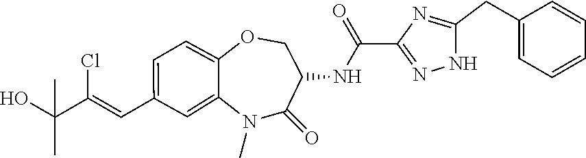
N1(C)C2=CC(C=C(C(O)(C)C)Cl)=CC=C2OCC(NC(C2=NNC(CC3=CC=CC=C3)=N2)=O)C1=O
